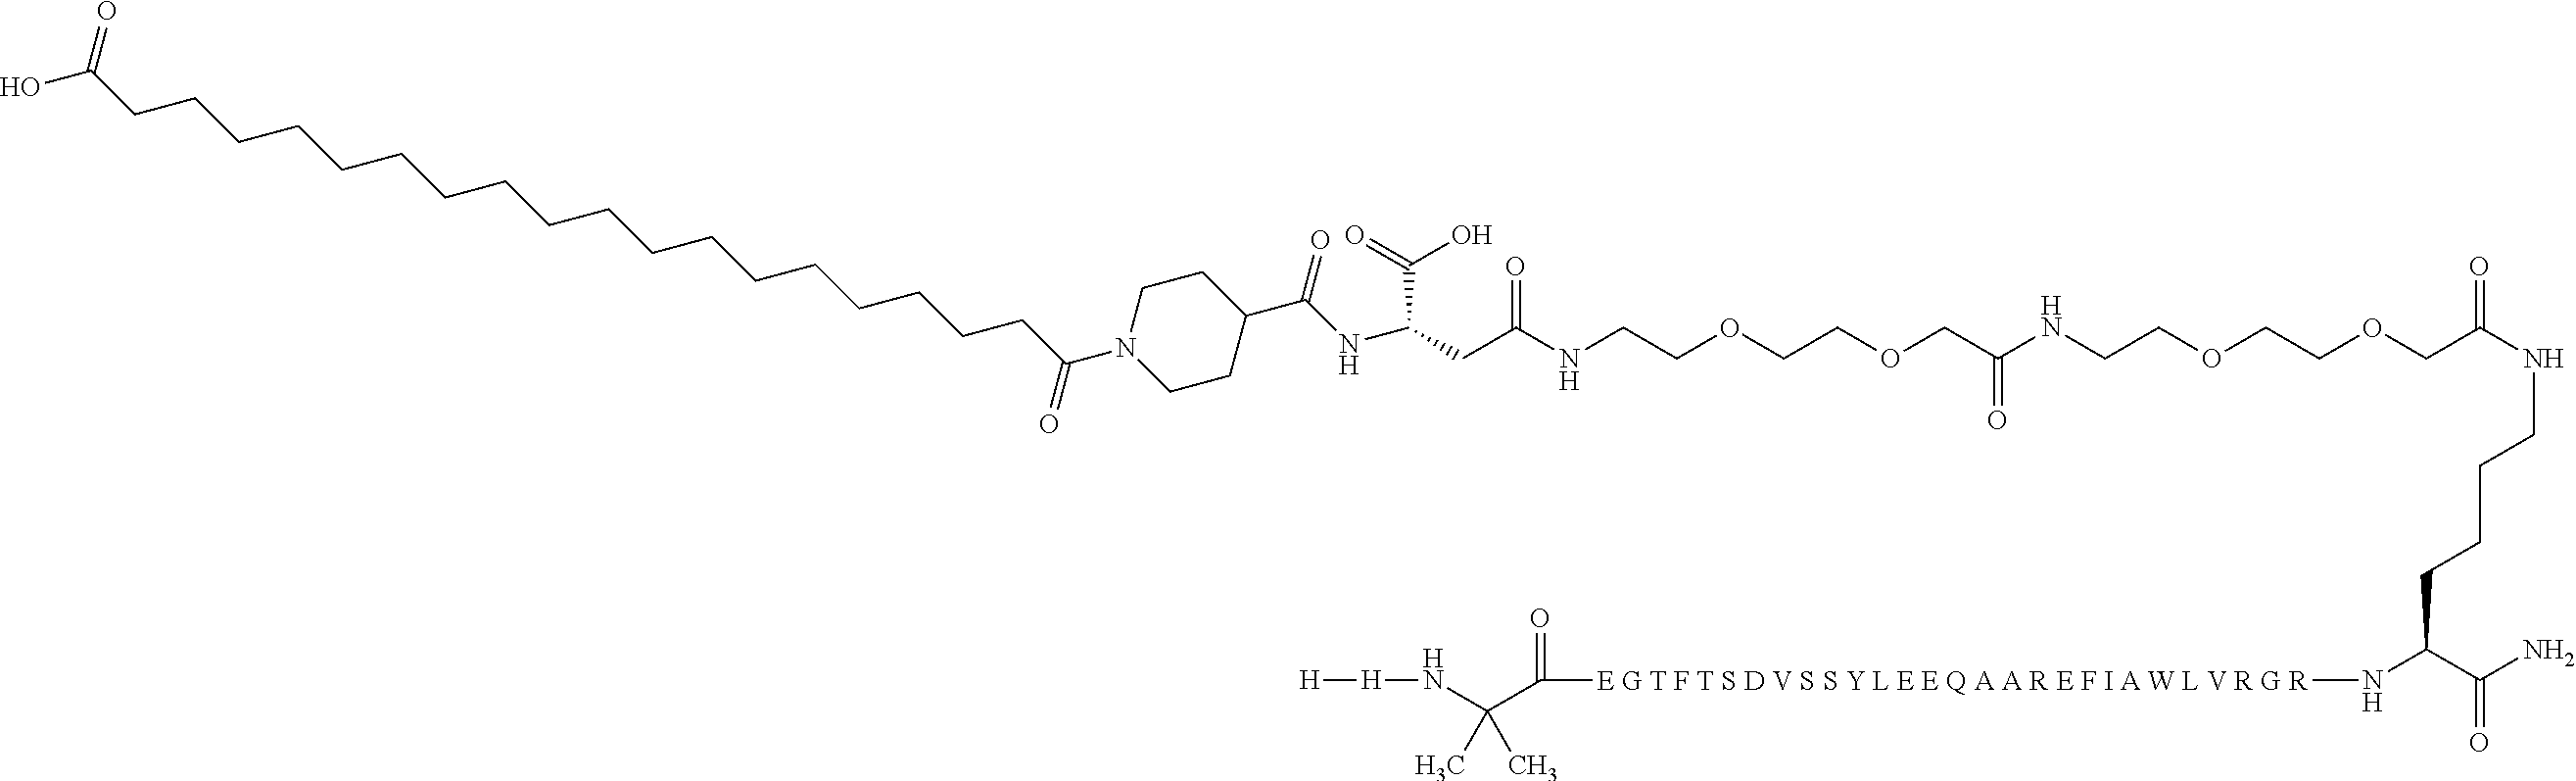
OC(CCCCCCCCCCCCCCCCCCC(N1CCC(C(NC(C(O)=O)CC(NCCOCCOCC(NCCOCCOCC(NCCCCC(C(N)=O)N[E G T F T S D V S S Y L E E Q A A R E F I A W L V R G R]C(=O)C(N[H][H])(C)C)=O)=O)=O)=O)CC1)=O)=O
